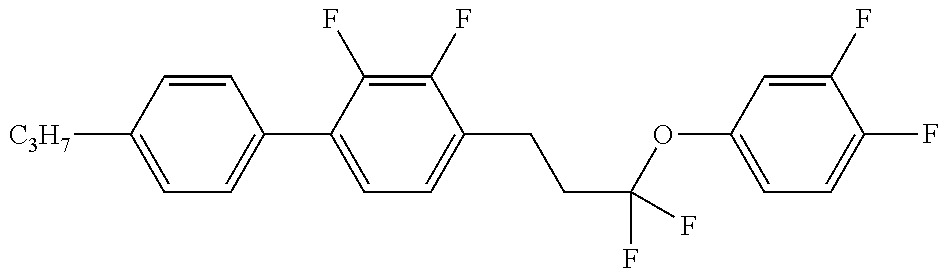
C1=C([C3H7])C=CC(C2=CC=C(CCC(OC3=CC=C(F)C(F)=C3)(F)F)C(F)=C2F)=C1
